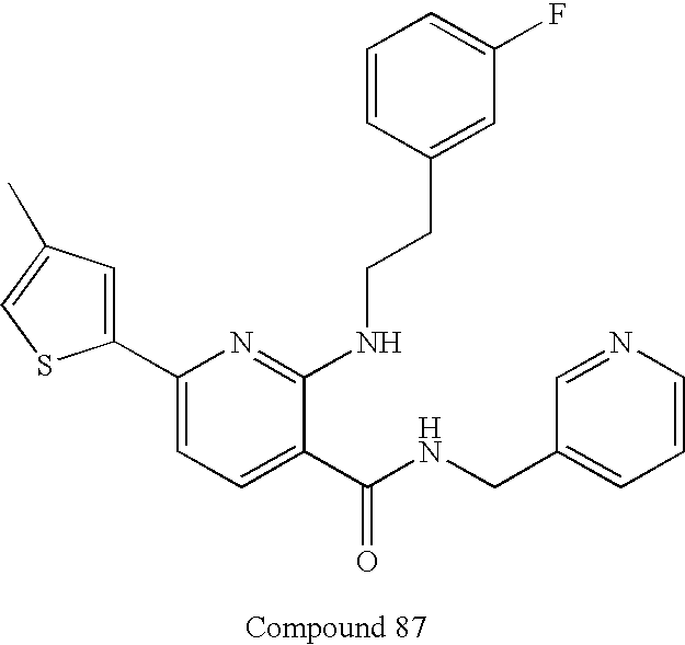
C1(C2=CC=C(C(NCC3=CC=CN=C3)=O)C(NCCC3=CC(F)=CC=C3)=N2)=CC(C)=CS1
